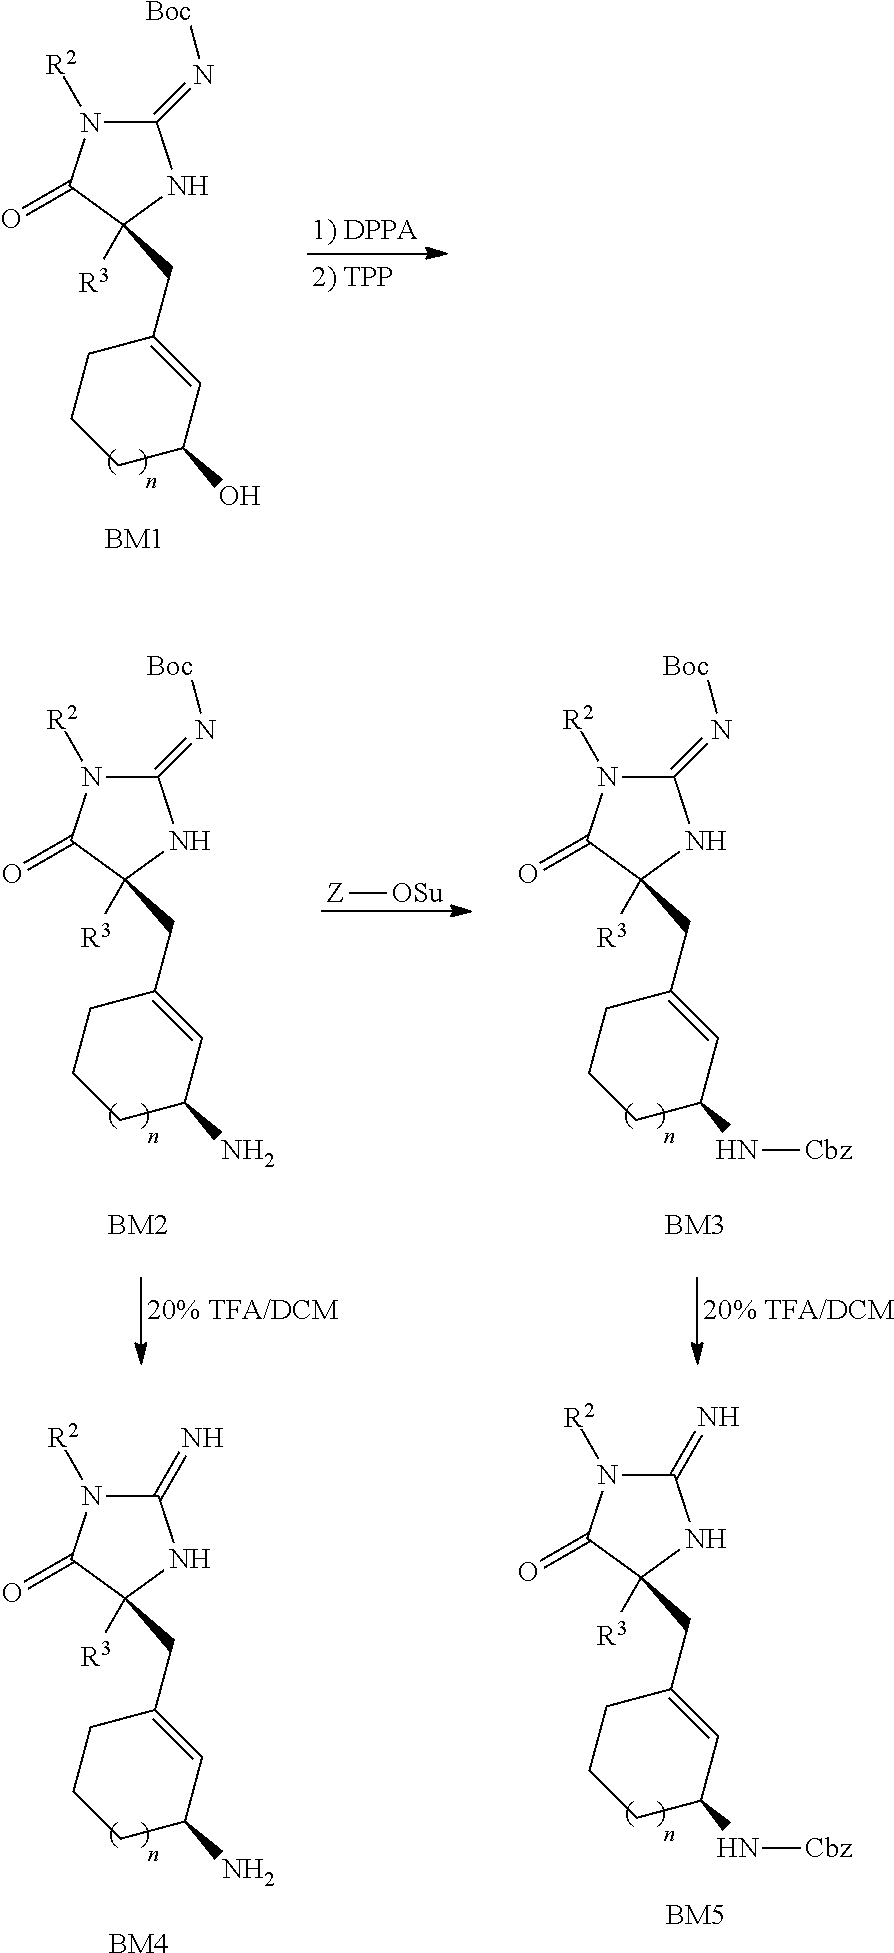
[BM1].[R3]C1(CC2=CC(O)CCC2)C(=O)N([R2])C(=N[Boc])N1.[BM4].[R3]C1(CC2=CC(N)CCC2)C(=O)N([R2])C(=N)N1.[R3]C1(CC2=CC(N[Cbz])CCC2)C(=O)N([R2])C(=N)N1.[BM5].[BM2].[R3]C1(CC2=CC(N)CCC2)C(=O)N([R2])C(=N[Boc])N1.[R3]C1(CC2=CC(N[Cbz])CCC2)C(=O)N([R2])C(=N[Boc])N1.[Z][OSu].[BM3]
